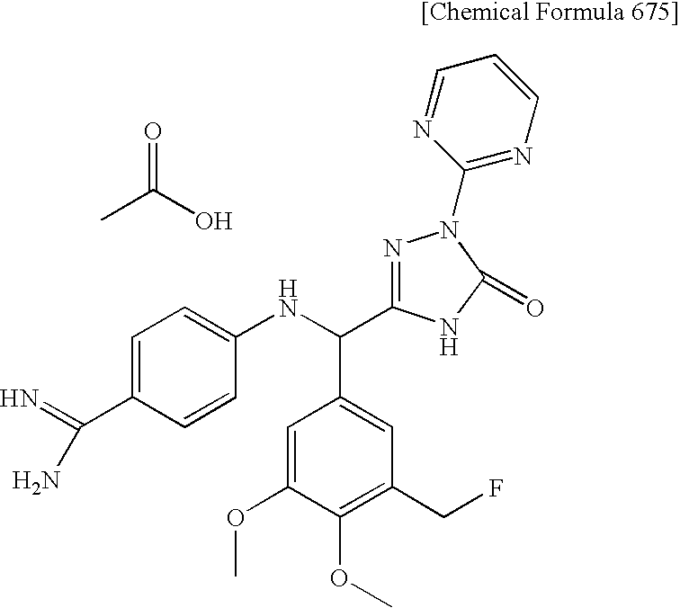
C1=C(C(N)=N)C=CC(NC(C2=CC(CF)=C(OC)C(OC)=C2)C2=NN(C3=NC=CC=N3)C(=O)N2)=C1.CC(O)=O
